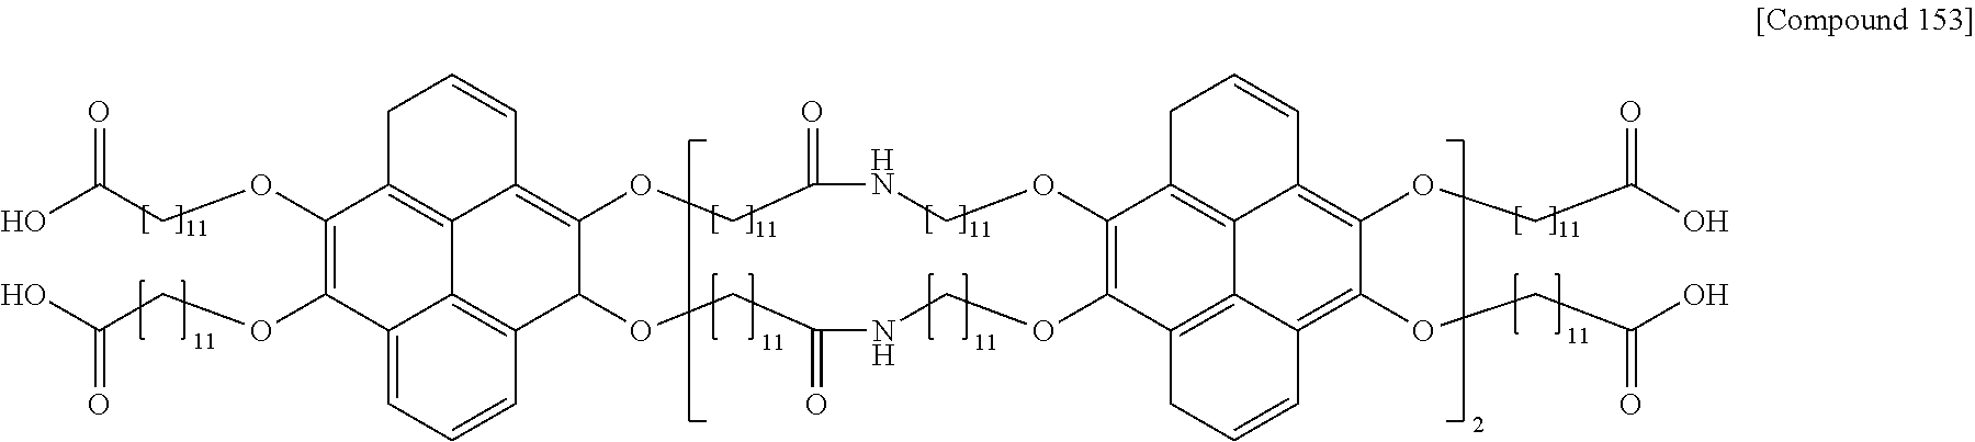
OC(COC1=C(OCC(O)=O)C2=CC=CC3=C2C2=C1CC=CC2=C1C3OCC(=O)NCOC2=C(C3=C4C5=C2CC=CC5=C(OCC(=O)O)C(OCC(=O)O)=C4C=CC3)OCNC(=O)CO1)=O
